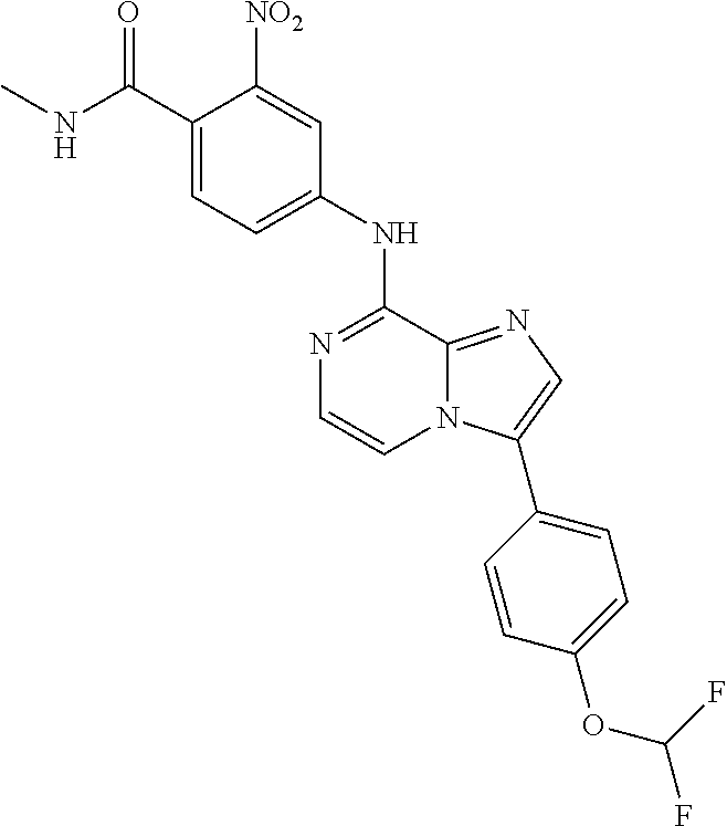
C1(NC2=NC=CN3C2=NC=C3C2=CC=C(OC(F)F)C=C2)=CC=C(C(NC)=O)C([NO2])=C1
